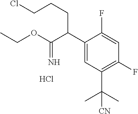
C1(C(C(OCC)=N)CCCCl)=CC(C(C)(C)[CN])=C(F)C=C1F.Cl
